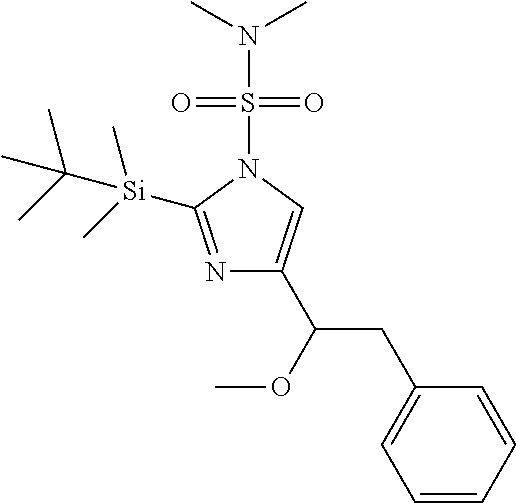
N1=C([Si](C)(C)C(C)(C)C)N(S(N(C)C)(=O)=O)C=C1C(CC1=CC=CC=C1)OC
